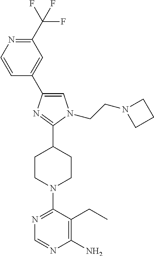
C1(C(F)(F)F)=NC=CC(C2=CN(CCN3CCC3)C(C3CCN(C4=NC=NC(N)=C4CC)CC3)=N2)=C1
